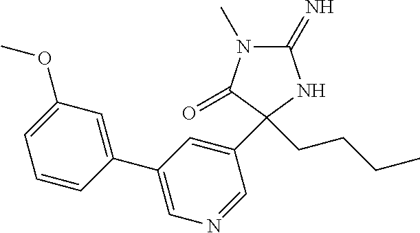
C1(=N)N(C)C(=O)C(C2=CC(C3=CC(OC)=CC=C3)=CN=C2)(CCCC)N1
